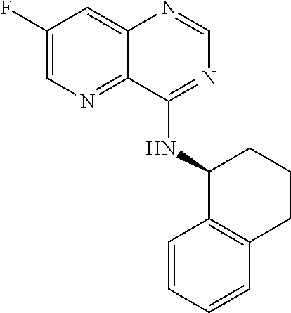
C12=CC(F)=CN=C1C(NC1C3=C(CCC1)C=CC=C3)=NC=N2
